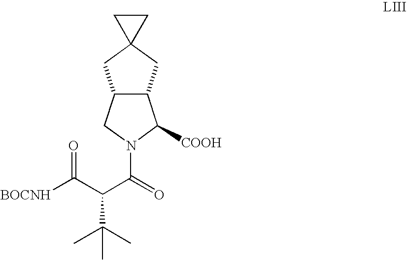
C12C(CN(C(C(C([BOCNH])=O)C(C)(C)C)=O)C1[COOH])CC1(C2)CC1
